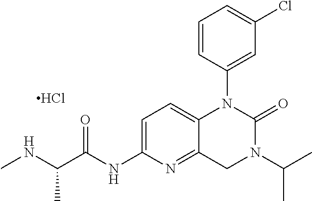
C1=CC(N2C3=CC=C(NC(C(NC)C)=O)N=C3CN(C(C)C)C2=O)=CC(Cl)=C1.Cl
